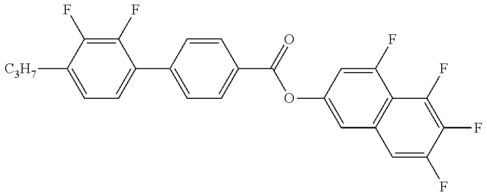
C1=C([C3H7])C(F)=C(F)C(C2=CC=C(C(OC3=CC4=C(C(F)=C3)C(F)=C(F)C(F)=C4)=O)C=C2)=C1
